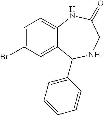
C1=C(Br)C=C2C(=C1)NC(=O)CNC2C1=CC=CC=C1
